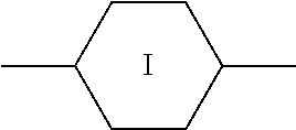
I.C1CC(C)CCC1C
